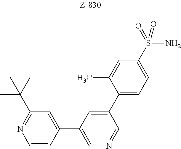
C1=CC(C2=CN=CC(C3=CC=C(S(N)(=O)=O)C=C3C)=C2)=CC(C(C)(C)C)=N1
